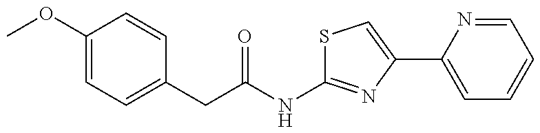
COC1=CC=C(CC(NC2=NC(C3=CC=CC=N3)=CS2)=O)C=C1
